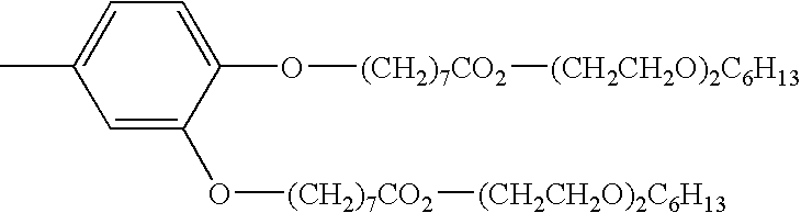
C1=C(C)C=C(O[(CH2)7CO2][(CH2CH2O)2C6H13])C(O[(CH2)7CO2][(CH2CH2O)2C6H13])=C1
